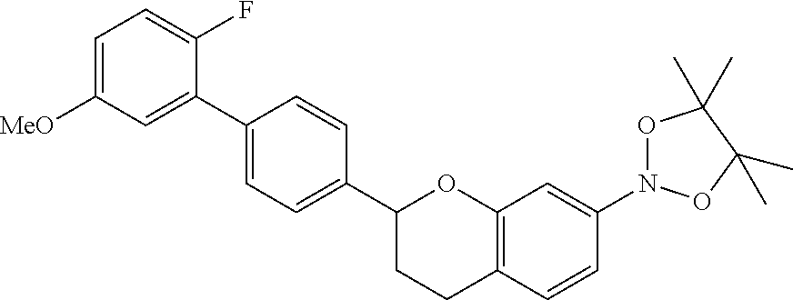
C1=C([MeO])C=C(C2=CC=C(C3CCC4=C(O3)C=C(N3OC(C)(C)C(C)(C)O3)C=C4)C=C2)C(F)=C1
